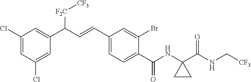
C1(Cl)=CC(Cl)=CC(C(C=CC2=CC=C(C(NC3(C(NC[CF3])=O)CC3)=O)C(Br)=C2)[F2C][CF3])=C1
